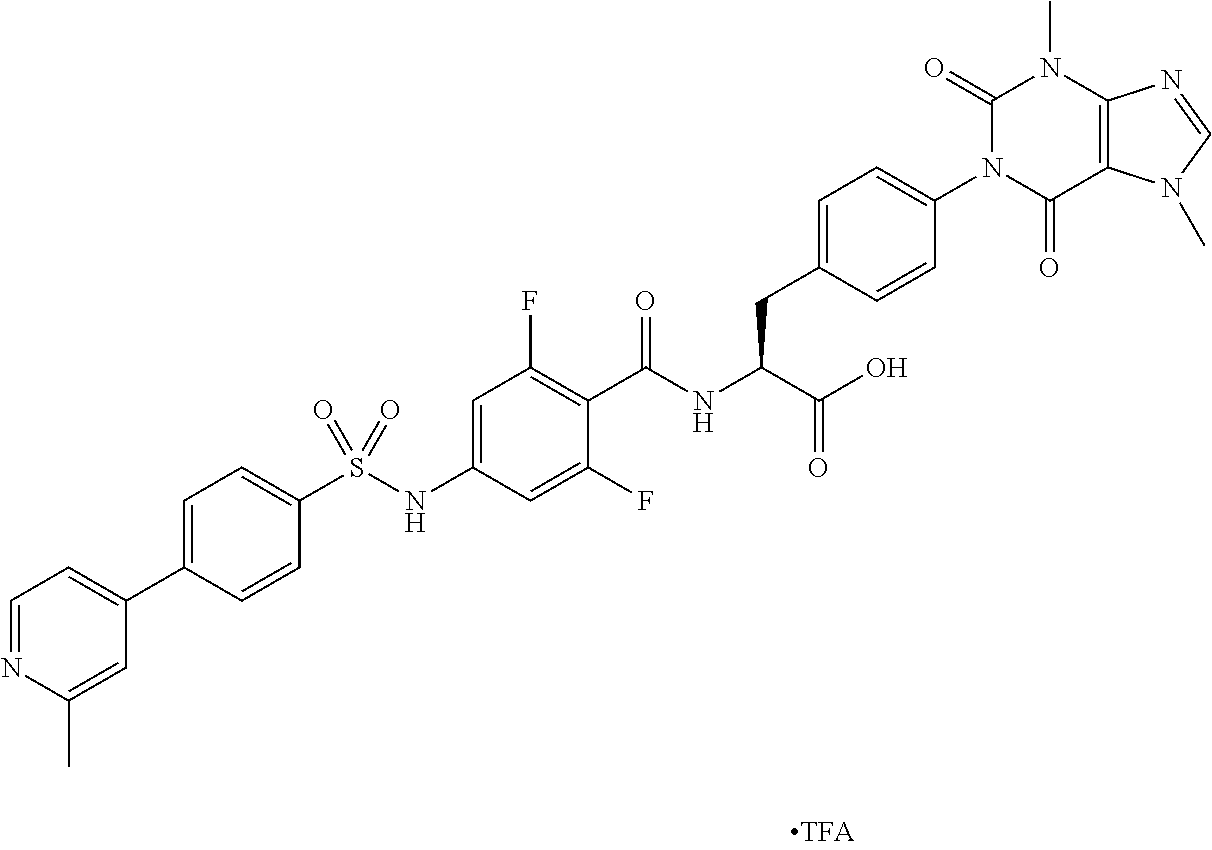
C12=C(C(=O)N(C3=CC=C(CC(C(=O)O)NC(=O)C4=C(F)C=C(NS(C5=CC=C(C6=CC=NC(C)=C6)C=C5)(=O)=O)C=C4F)C=C3)C(=O)N1C)N(C)C=N2
